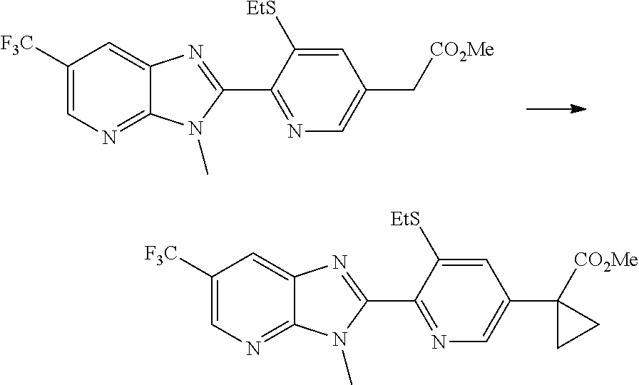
C1([F3C])=CN=C2C(=C1)N=C(C1=NC=C(C[CO2Me])C=C1[EtS])N2C.C1([F3C])=CN=C2C(=C1)N=C(C1=NC=C(C3([CO2Me])CC3)C=C1[EtS])N2C
